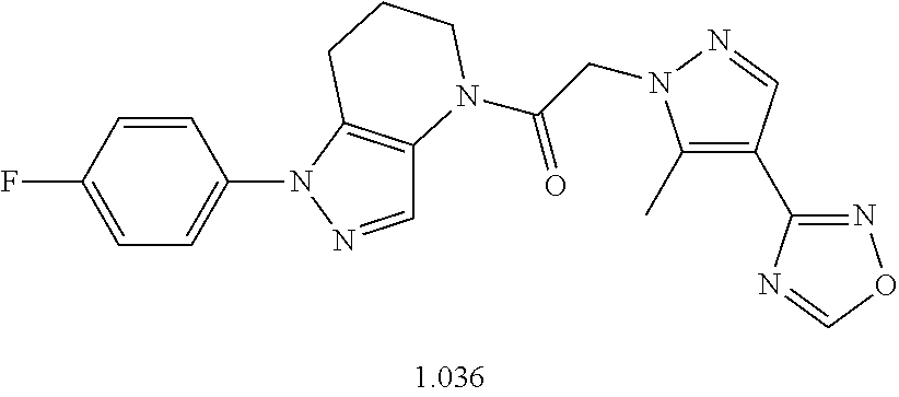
C1=CC(F)=CC=C1N1N=CC2=C1CCCN2C(CN1C(C)=C(C2=NOC=N2)C=N1)=O
